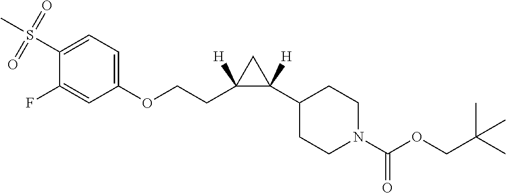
S(C1=CC=C(OCCC2([H])C(C3CCN(C(=O)OCC(C)(C)C)CC3)([H])C2)C=C1F)(=O)(=O)C
